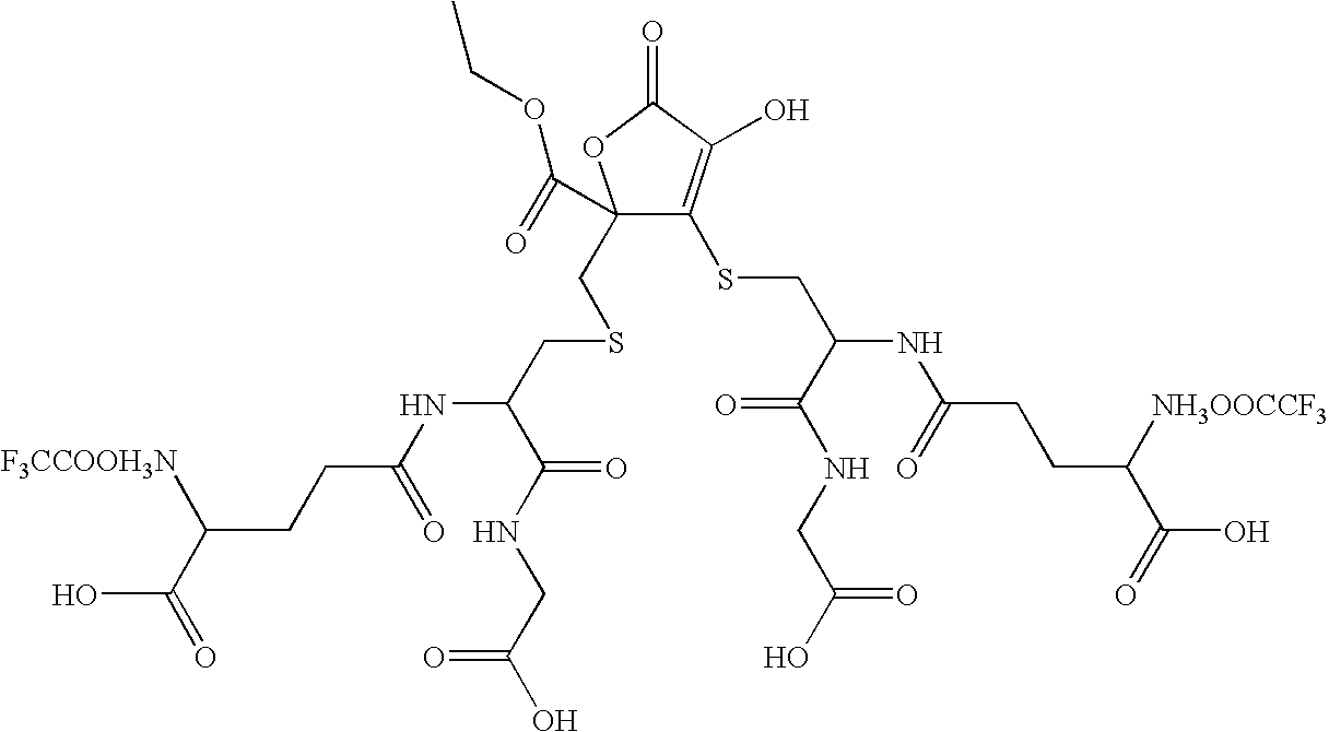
C1(CSCC(NC(CCC([F3CCOOH3N])C(=O)O)=O)C(NCC(O)=O)=O)(C(=O)OCC)C(SCC(NC(CCC([NH3OOCCF3])C(=O)O)=O)C(NCC(O)=O)=O)=C(O)C(=O)O1
